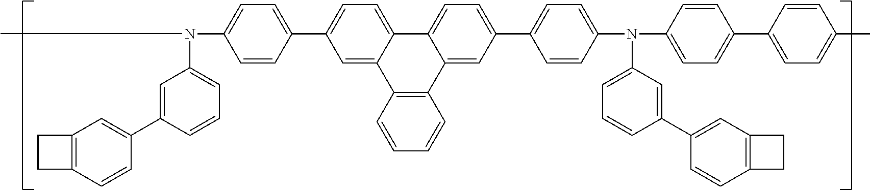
C1=CC(C2=CC=C3C(=C2)C2=C(C4=CC(C5=CC=C(N(C6=CC=C(C7=CC=C(C)C=C7)C=C6)C6=CC=CC(C7=CC8=C(C=C7)CC8)=C6)C=C5)=CC=C34)C=CC=C2)=CC=C1N(C)C1=CC=CC(C2=CC3=C(C=C2)CC3)=C1
